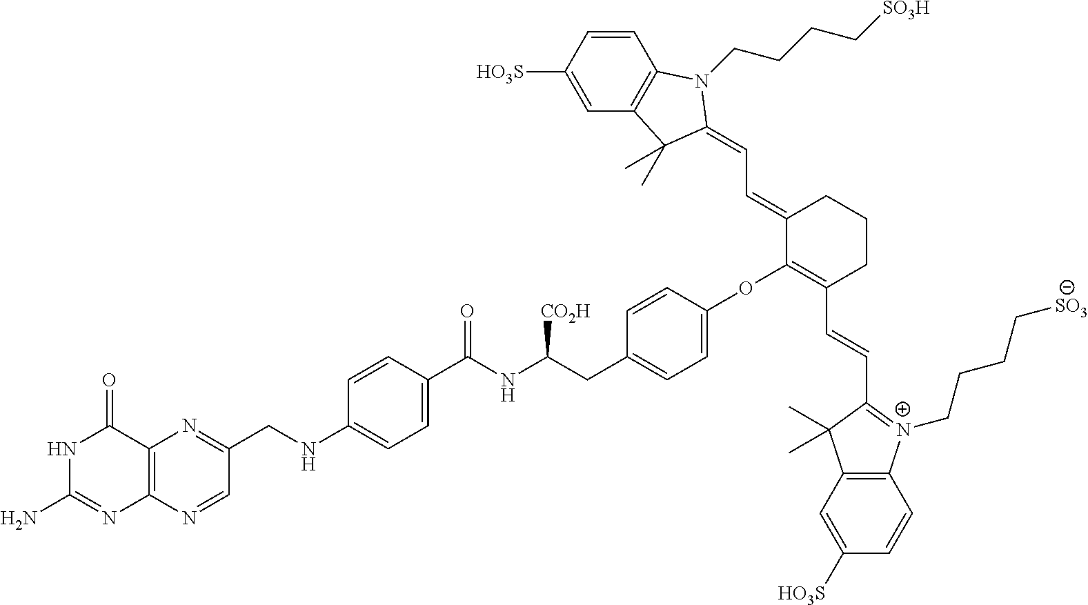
C12=C(N=CC(CNC3=CC=C(C(NC(CC4=CC=C(OC5=C(C=CC6=[N+](CCCC[SO3])C7=C(C6(C)C)C=C([HO3S])C=C7)CCCC5=CC=C5C(C)(C)C6=C(C=CC([HO3S])=C6)N5CCCC[SO3H])C=C4)[CO2H])=O)C=C3)=N1)N=C(N)NC2=O
